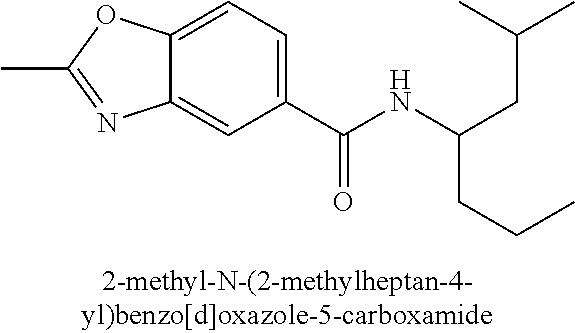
C12=CC(C(NC(CC(C)C)CCC)=O)=CC=C1OC(C)=N2
